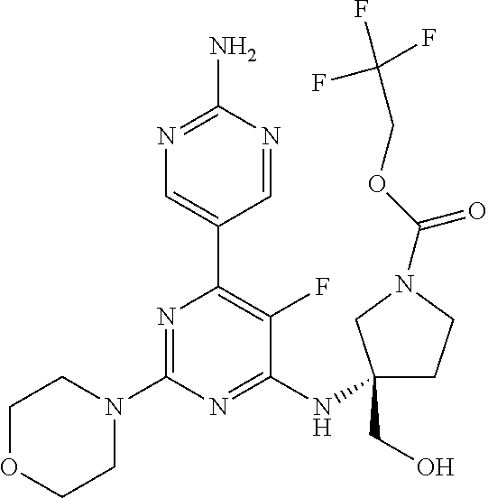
N1=C(N)N=CC(C2=C(F)C(NC3(CO)CCN(C(OCC(F)(F)F)=O)C3)=NC(N3CCOCC3)=N2)=C1
